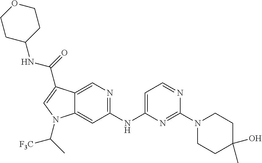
C1(N2CCC(O)(C)CC2)=NC(NC2=NC=C3C(=C2)N(C(C)[F3C])C=C3C(=O)NC2CCOCC2)=CC=N1
